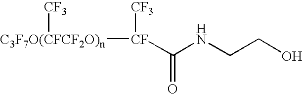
C(CO)NC([CF]([CF3])[C3F7O(CFCF2O)n][CF3])=O
